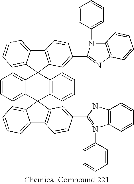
C12=CC=CC=C1C1(C3=C(C=CC=C3)C23C2=CC=CC=C2C2=C3C=C(C3=NC4=C(N3C3=CC=CC=C3)C=CC=C4)C=C2)C2=C(C3=CC=CC=C31)C=CC(C1=N(C3=CC=CC=C3)C3=C(N1)C=CC=C3)=C2
